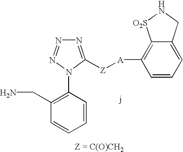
C1(CN)=C(N2N=NN=C2[Z][A]C2=C3C(=CC=C2)CN[O2S]3)C=CC=C1
